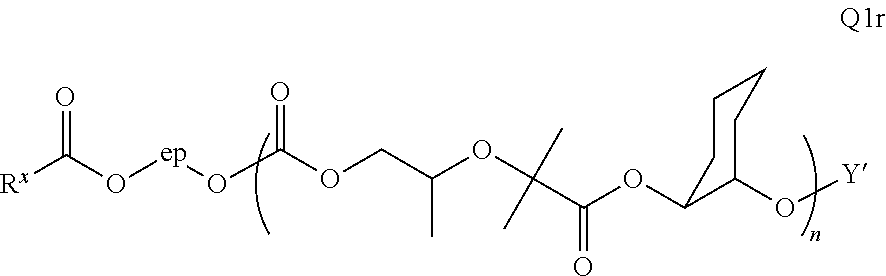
[ep](OC(OCC(OC(C)(C)C(OC1C(O[Y])CCCC1)=O)C)=O)OC([Rx])=O
